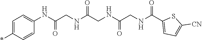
C1=C(*)C=CC(NC(CNC(CNC(CNC(C2=CC=C([CN])S2)=O)=O)=O)=O)=C1
